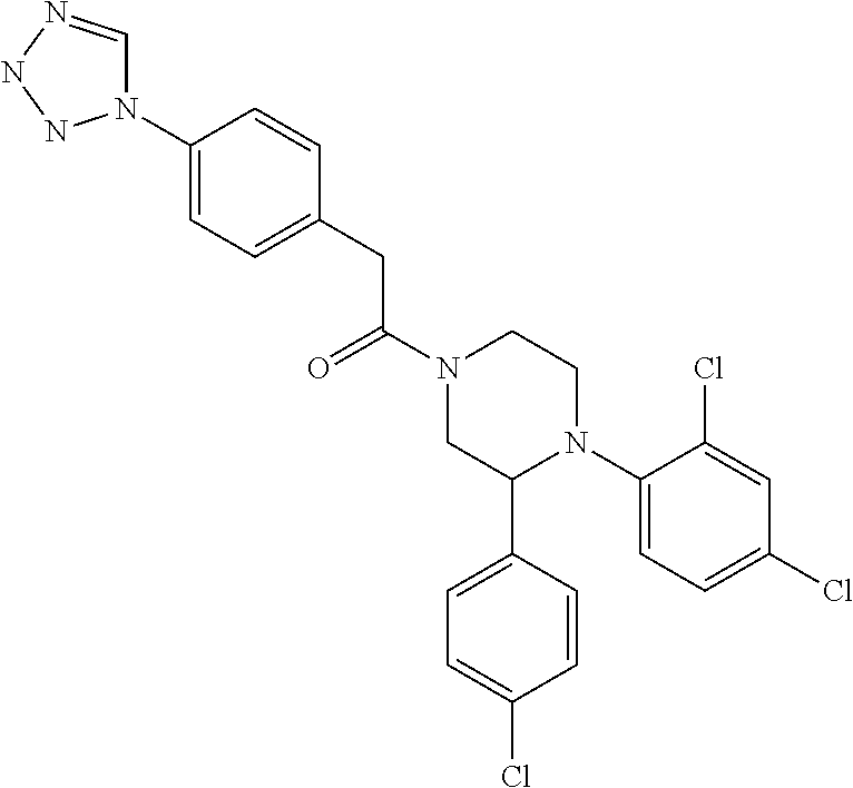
C(N1CC(C2=CC=C(Cl)C=C2)N(C2=CC=C(Cl)C=C2Cl)CC1)(=O)CC1=CC=C(N2C=NNN2)C=C1
